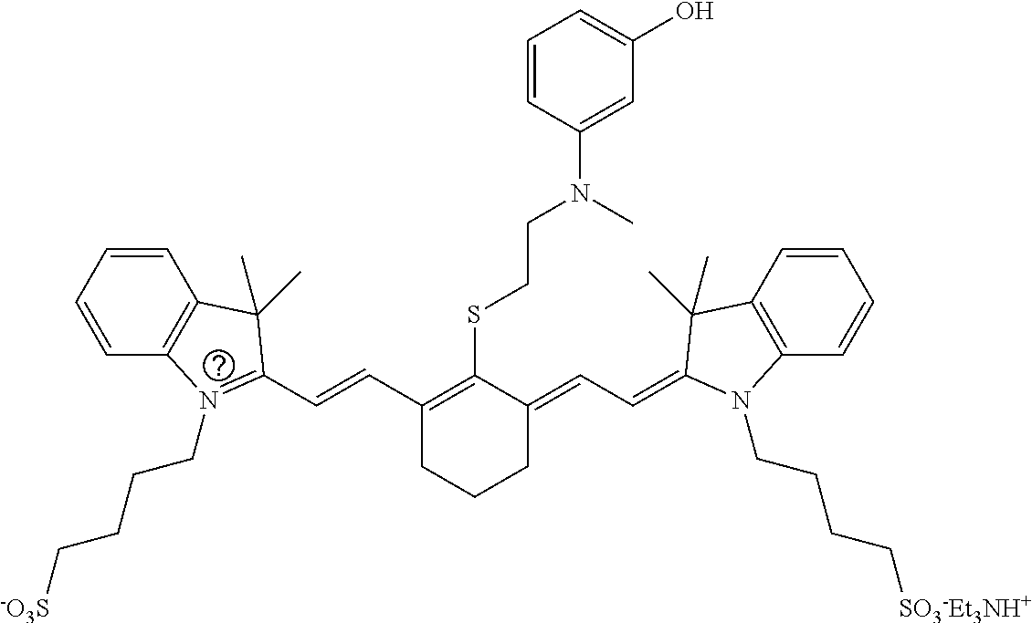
C12=C(C=CC=C1)C(C)(C)C(C=CC1=C(SCCN(C3=CC(O)=CC=C3)C)C(=CC=C3N(CCCC[SO3-Et3NH+])C4=C(C=CC=C4)C3(C)C)CCC1)=N2CCCC[-O3S]
